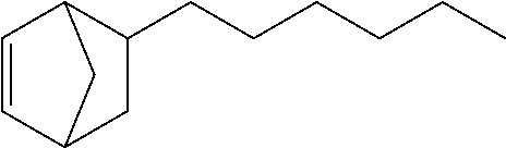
C1=CC2CC1CC2CCCCCC
